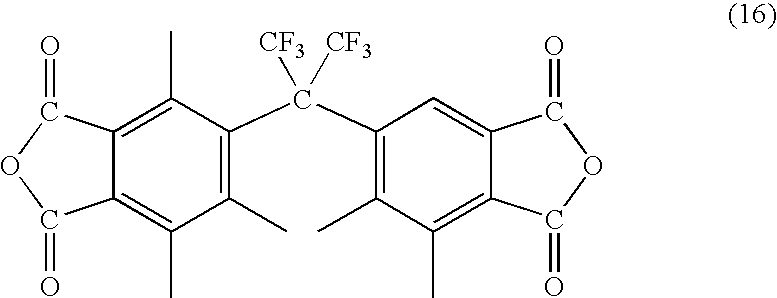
C1(C)=C(C(C2=C(C)C(C)=C3C(=C2)C(=O)OC3=O)([CF3])[CF3])C(C)=C2C(=C1C)C(=O)OC2=O
